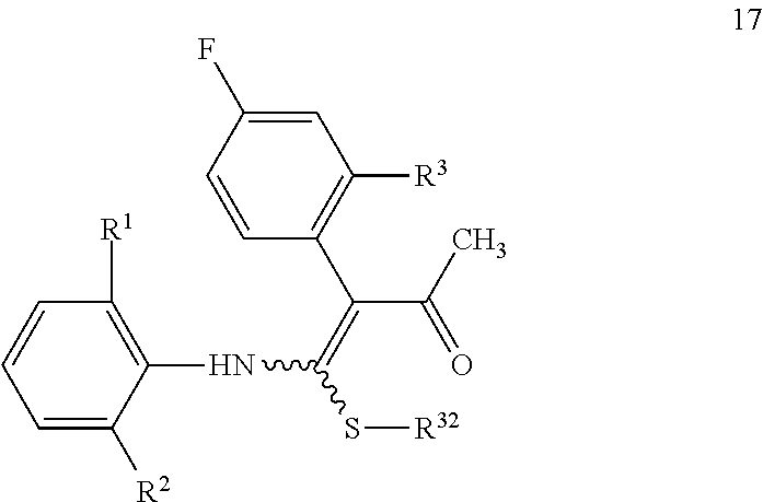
C1=C(F)C=CC(C(=C(S[R32])NC2=C([R1])C=CC=C2[R2])C(C)=O)=C1[R3]
